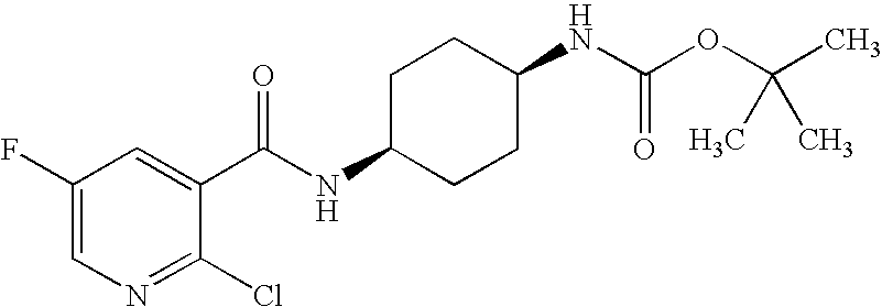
C1(F)=CN=C(Cl)C(C(NC2CCC(NC(OC(C)(C)C)=O)CC2)=O)=C1
